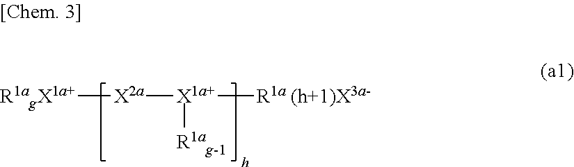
[R1agX1a+][X2a][X1a+]([R1a (h+1)X3a-])[R1ag-1]
